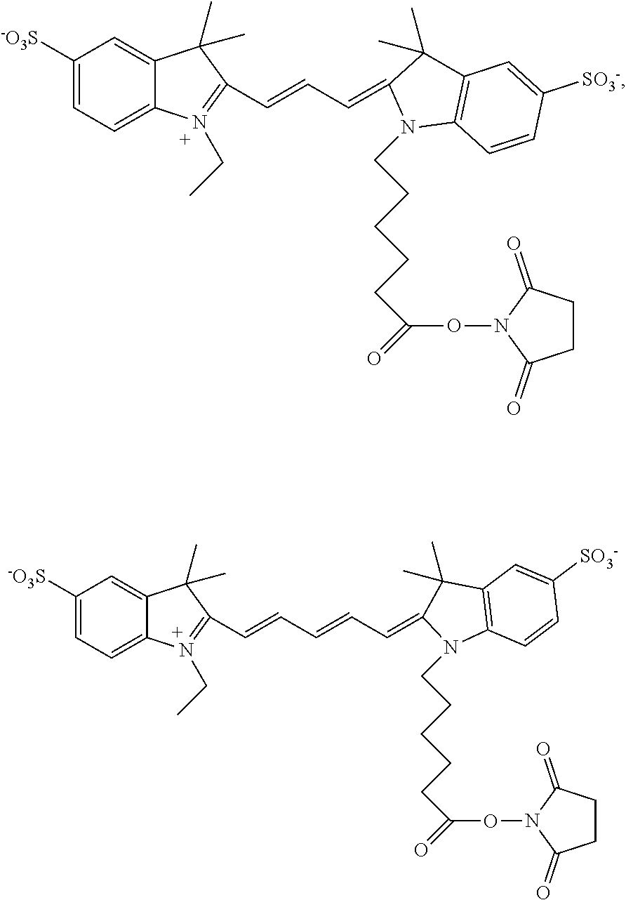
C1([-O3S])=CC=C2C(=C1)C(C)(C)C(C=CC=C1N(CCCCCC(ON3C(=O)CCC3=O)=O)C3=C(C1(C)C)C=C([SO3-])C=C3)=N2CC.C1([-O3S])=CC=C2C(=C1)C(C)(C)C(C=CC=CC=C1N(CCCCCC(ON3C(=O)CCC3=O)=O)C3=C(C1(C)C)C=C([SO3-])C=C3)=N2CC
